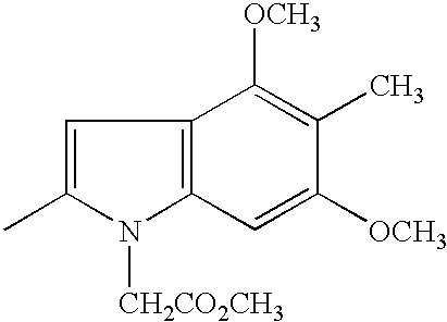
C1=C(C)N([CH2CO2CH3])C2=C1C([OCH3])=C(C)C([OCH3])=C2
